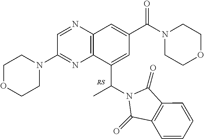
C1=NC2=C(N=C1N1CCOCC1)C(C(N1C(=O)C3=C(C1=O)C=CC=C3)C)=CC(C(N1CCOCC1)=O)=C2
